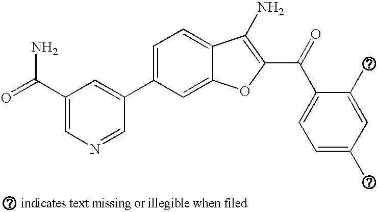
C1(C(=O)N)=CN=CC(C2=CC=C3C(=C2)OC(C(C2=CC=C(Cl)C=C2Cl)=O)=C3N)=C1
